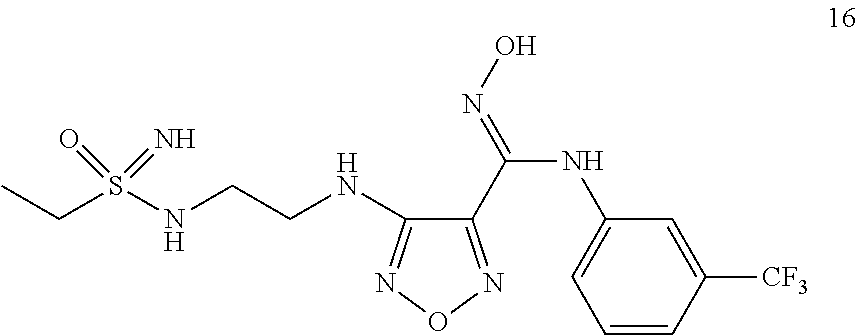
C(S(NCCNC1=NON=C1C(NC1=CC=CC([CF3])=C1)=NO)(=O)=N)C
